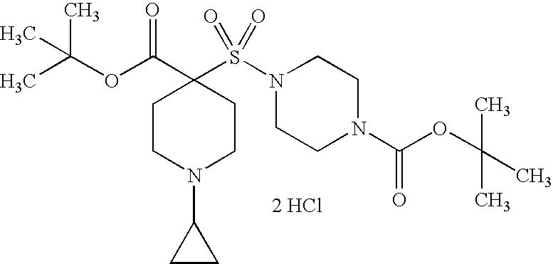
N1(S(C2(C(OC(C)(C)C)=O)CCN(C3CC3)CC2)(=O)=O)CCN(C(OC(C)(C)C)=O)CC1.[2 HCl]
